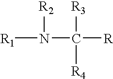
[R1]N(C([R])([R3])[R4])[R2]
